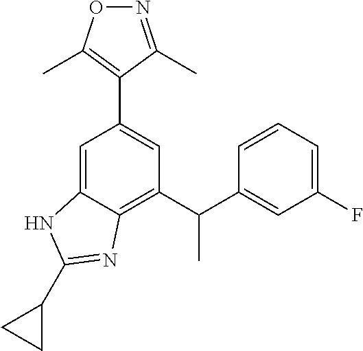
O1N=C(C)C(C2=CC(C(C3=CC(F)=CC=C3)C)=C3C(=C2)NC(C2CC2)=N3)=C1C
